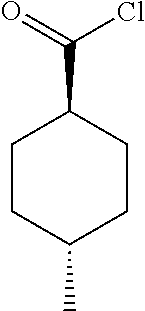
C(=O)(C1CCC(C)CC1)Cl
